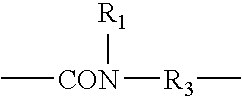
[R1][CON]([R3]C)C
